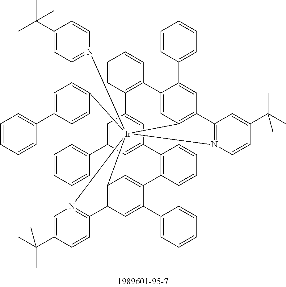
C1=C2C=C3C=C1C1=C(C=CC=C1)C1=CC4=C(C=C1C1=CC=CC=C1)C1=N(C=CC(C(C)(C)C)=C1)[Ir]415(C4=C(C=C(C6=CC=CC=C6)C(=C4)C4=C3C=CC=C4)C3=N1C=C(C(C)(C)C)C=C3)C1=C(C=C(C3=CC=CC=C3)C(=C1)C1=C2C=CC=C1)C1=N5C=CC(C(C)(C)C)=C1
